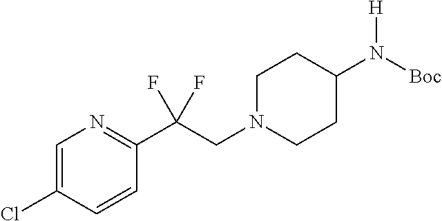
C1=C(Cl)C=CC(C(CN2CCC(N([Boc])[H])CC2)(F)F)=N1
